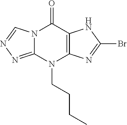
N12C(=NN=C1)N(CCCC)C1=C(C2=O)NC(Br)=N1
